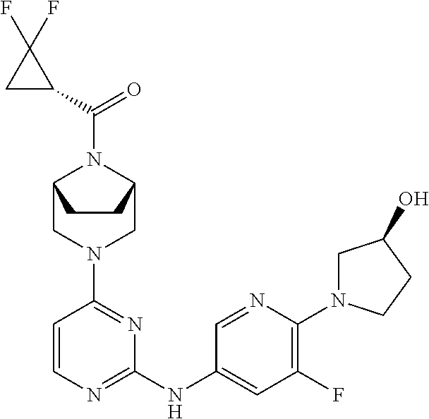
C1=CN=C(NC2=CC(F)=C(N3CC(O)CC3)N=C2)N=C1N1CC2N(C(C3C(F)(F)C3)=O)C(C1)CC2
